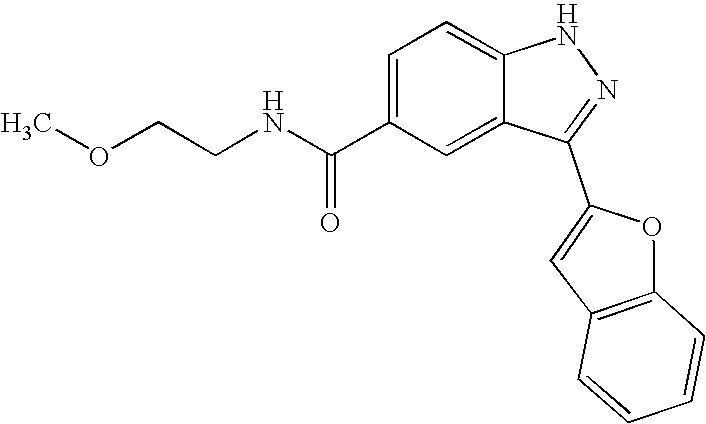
C1=C(C(=O)NCCOC)C=C2C(=C1)NN=C2C1=CC2=C(C=CC=C2)O1
